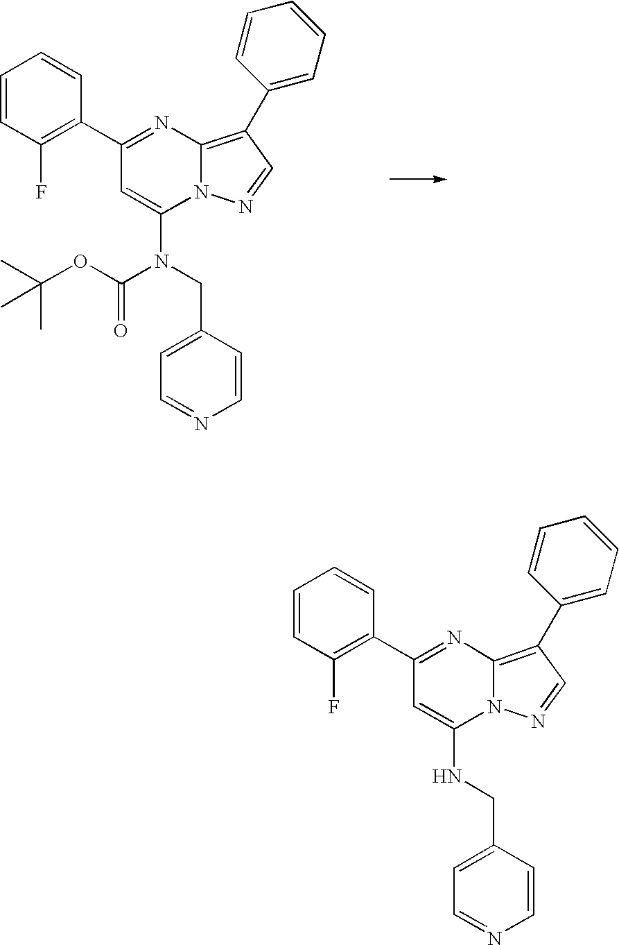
C1=CC(F)=C(C2=NC3=C(C4=CC=CC=C4)C=NN3C(N(CC3=CC=NC=C3)C(=O)OC(C)(C)C)=C2)C=C1.C1=CC(F)=C(C2=NC3=C(C4=CC=CC=C4)C=NN3C(NCC3=CC=NC=C3)=C2)C=C1
